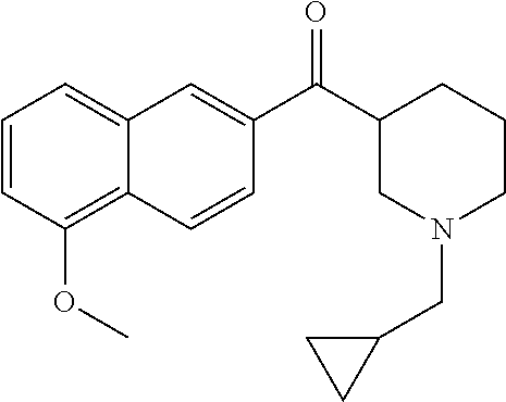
C1=CC(OC)=C2C(=C1)C=C(C(C1CN(CC3CC3)CCC1)=O)C=C2
